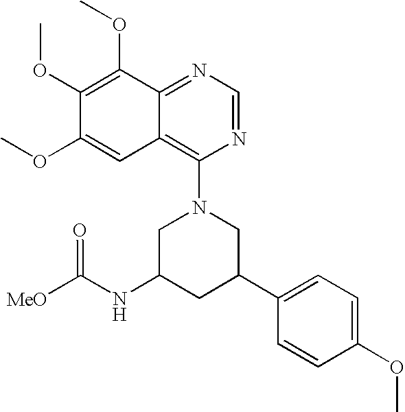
N1=CN=C2C(=C1N1CC(NC([MeO])=O)CC(C3=CC=C(OC)C=C3)C1)C=C(OC)C(OC)=C2OC
